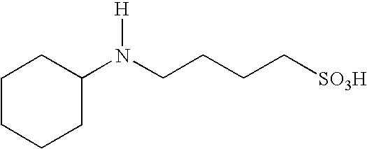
C1CCCC(N(CCCC[SO3H])[H])C1
